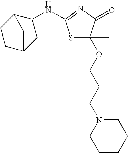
S1C(C)(OCCCN2CCCCC2)C(=O)N=C1NC1C2CCC(C1)C2
